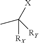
CC([RY])([X])[RX]
